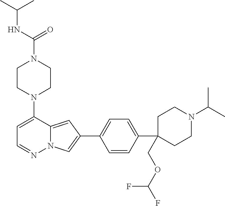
N1(C2=CC=NN3C2=CC(C2=CC=C(C4(COC(F)F)CCN(C(C)C)CC4)C=C2)=C3)CCN(C(=O)NC(C)C)CC1
